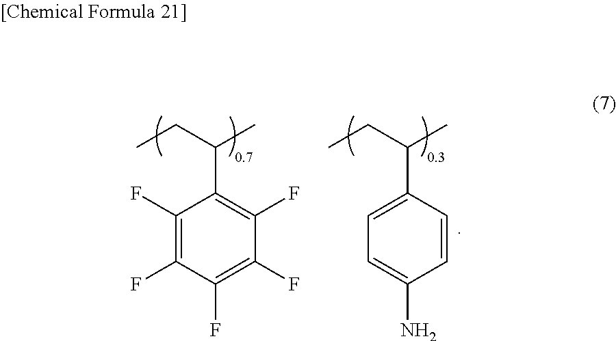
C1(F)=C(F)C(F)=C(F)C(F)=C1C(CC)C.C1=CC(N)=CC=C1C(CC)C
